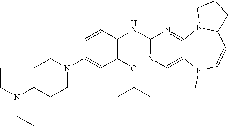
C1C(N(CC)CC)CCN(C2=CC(OC(C)C)=C(NC3=NC=C4C(=N3)N3C(C=CN4C)CCC3)C=C2)C1
